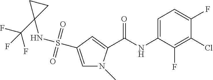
S(=O)(=O)(C1=CN(C)C(C(=O)NC2=CC=C(F)C(Cl)=C2F)=C1)NC1(C(F)(F)F)CC1
